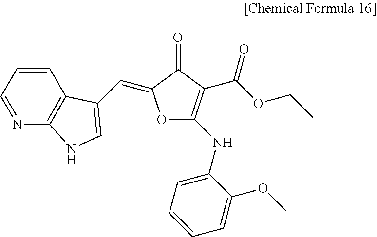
C1=CC=NC2=C1C(C=C1OC(NC3=CC=CC=C3OC)=C(C(OCC)=O)C1=O)=CN2
